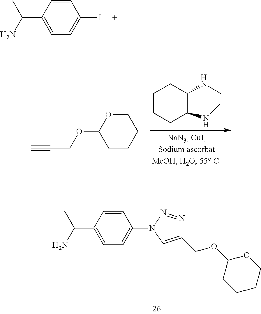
C1=CC(C(N)C)=CC=C1I.C1CCC(NC)C(NC)C1.C1(OCC#C)CCCCO1.C1=CC(C(N)C)=CC=C1N1C=C(COC2CCCCO2)N=N1
